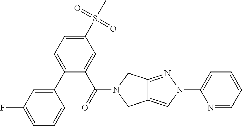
C1(S(=O)(=O)C)=CC=C(C2=CC(F)=CC=C2)C(C(=O)N2CC3=CN(C4=CC=CC=N4)N=C3C2)=C1
